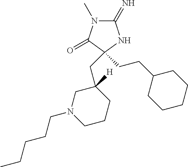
C1(=N)N(C)C(=O)C(CCC2CCCCC2)(CC2([H])CN(CCCCC)CCC2)N1
